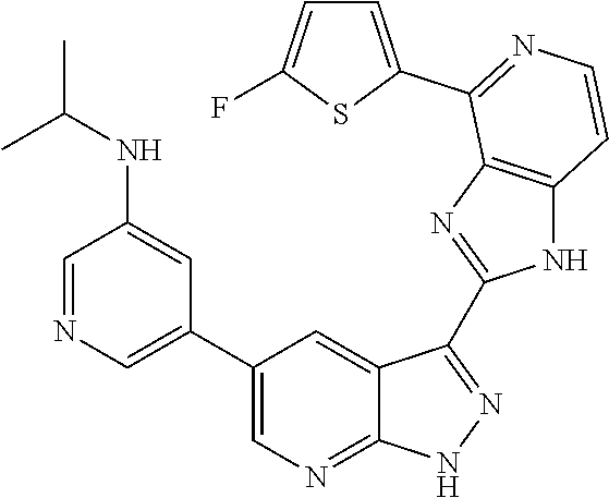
C1=NC=C(C2=CN=C3C(=C2)C(C2=NC4=C(N2)C=CN=C4C2=CC=C(F)S2)=NN3)C=C1NC(C)C
